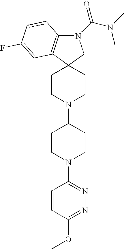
C12(CCN(C3CCN(C4=NN=C(OC)C=C4)CC3)CC1)CN(C(N(C)C)=O)C1=C2C=C(F)C=C1
